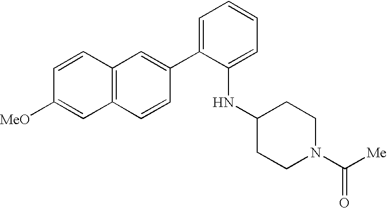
C1=C(C2=CC3=C(C=C2)C=C([MeO])C=C3)C(NC2CCN(C([Me])=O)CC2)=CC=C1
